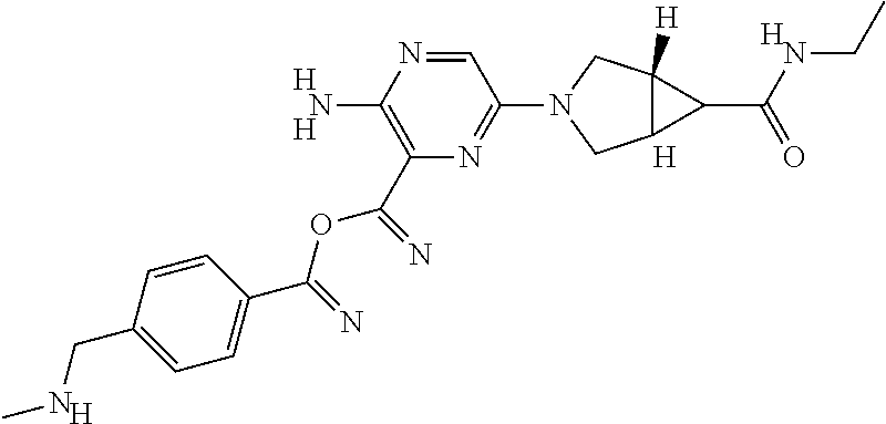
C1=C(C(OC(=N)C2=C(N)N=CC(N3CC4C([H])(C3)C4C(NCC)=O)=N2)=N)C=CC(CNC)=C1.[H].[H].[H].[H].[H]
